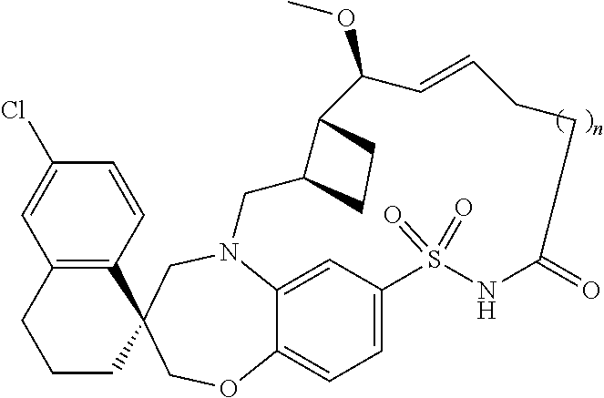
N12C3=CC(=CC=C3OCC3(C4=C(C=C(Cl)C=C4)CCC3)C1)S(=O)(=O)NC(=O)CCC=CC(OC)C1C(C2)CC1
